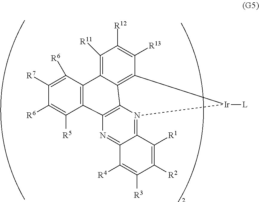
N1=C2C(=N3C4=C1C1=C(C5=C([R11])C([R12])=C([R13])C(=C45)[Ir]3[L])C([R6])=C([R7])C([R6])=C1[R5])C([R1])=C([R2])C([R3])=C2[R4]
